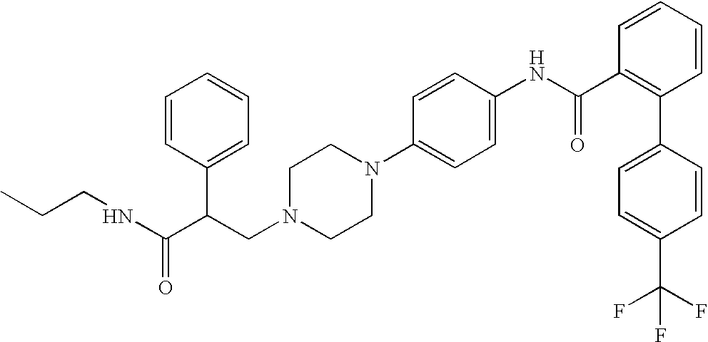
N(C(C(CN1CCN(C2=CC=C(NC(C3=C(C4=CC=C(C(F)(F)F)C=C4)C=CC=C3)=O)C=C2)CC1)C1=CC=CC=C1)=O)CCC
